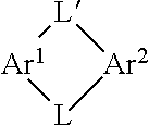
[L]1[Ar1][L][Ar2]1
